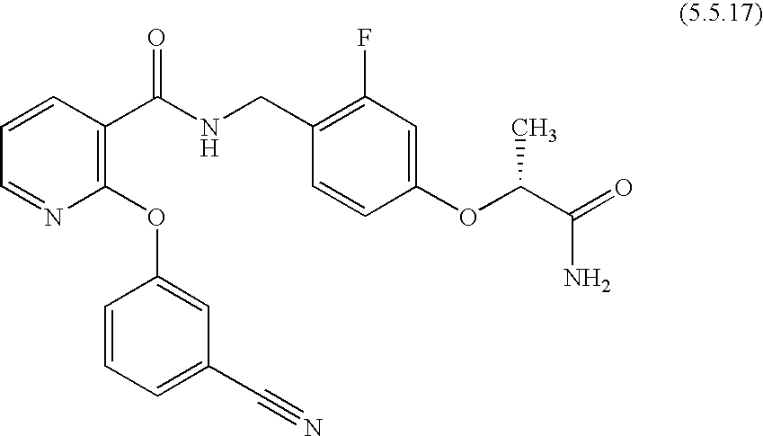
C1=NC(OC2=CC(C#N)=CC=C2)=C(C(NCC2=C(F)C=C(OC(C(=O)N)C)C=C2)=O)C=C1
